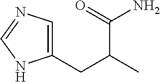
C1(CC(C)C(=O)N)=CN=CN1
